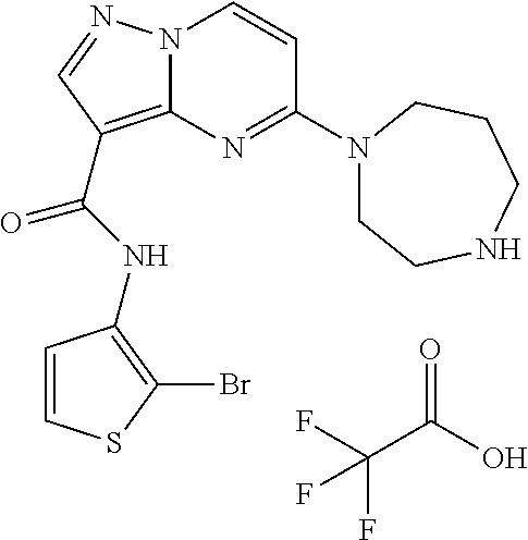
FC(C(O)=O)(F)F.N(C(=O)C1=C2N(N=C1)C=CC(N1CCNCCC1)=N2)C1=C(Br)SC=C1
